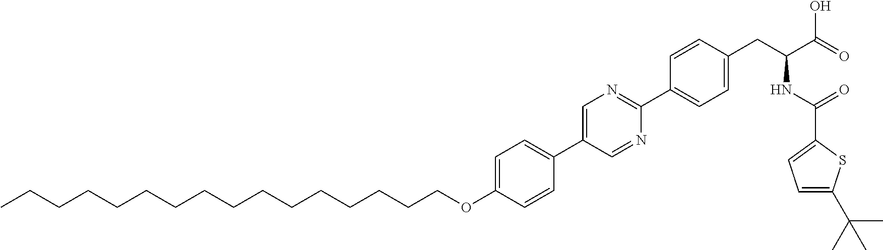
C(OC1=CC=C(C2=CN=C(C3=CC=C(CC(NC(=O)C4=CC=C(C(C)(C)C)S4)C(=O)O)C=C3)N=C2)C=C1)CCCCCCCCCCCCCCC
